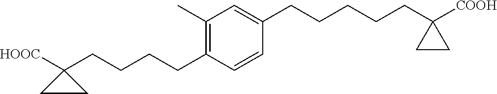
C1(CCCCC2([HOOC])CC2)=C(C)C=C(CCCCCC2([COOH])CC2)C=C1
